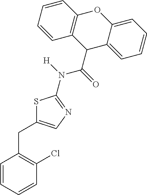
S1C(CC2=C(Cl)C=CC=C2)=CN=C1N([H])C(=O)C1C2=CC=CC=C2OC2=C1C=CC=C2
